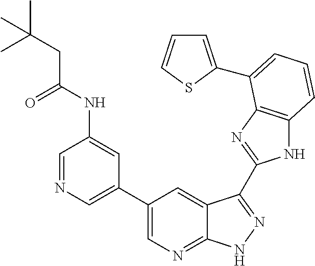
C1(C2=CN=C3C(=C2)C(C2=NC4=C(N2)C=CC=C4C2=CC=CS2)=NN3)=CN=CC(NC(CC(C)(C)C)=O)=C1
